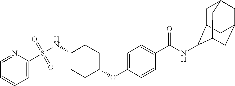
N(C1CCC(OC2=CC=C(C(NC3C4CC5CC(CC3C5)C4)=O)C=C2)CC1)S(C1=CC=CC=N1)(=O)=O
